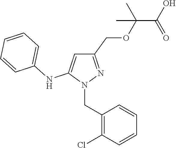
C1(COC(C(O)=O)(C)C)=NN(CC2=C(Cl)C=CC=C2)C(NC2=CC=CC=C2)=C1
